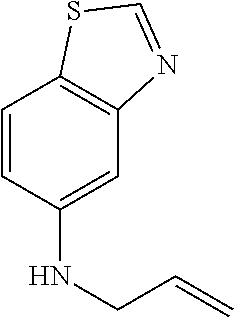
C1=CC(NCC=C)=CC2=C1SC=N2
